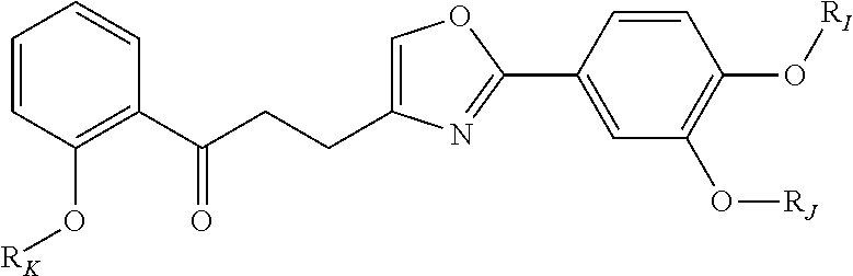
C1=CC(O[RK])=C(C(CCC2=COC(C3=CC(O[RJ])=C(O[RI])C=C3)=N2)=O)C=C1
